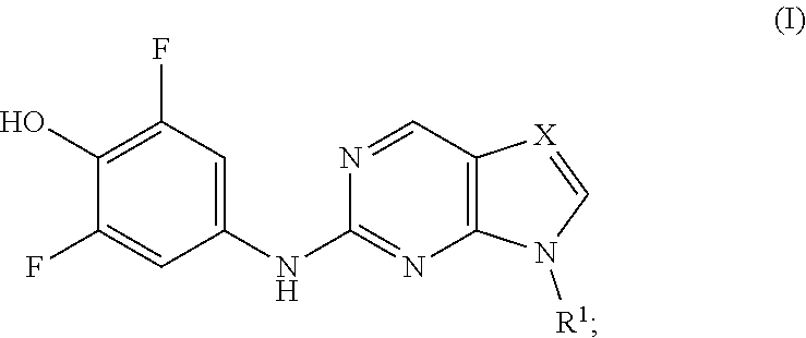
C1(O)=C(F)C=C(NC2=NC3=C(C=N2)[X]=CN3[R1])C=C1F
